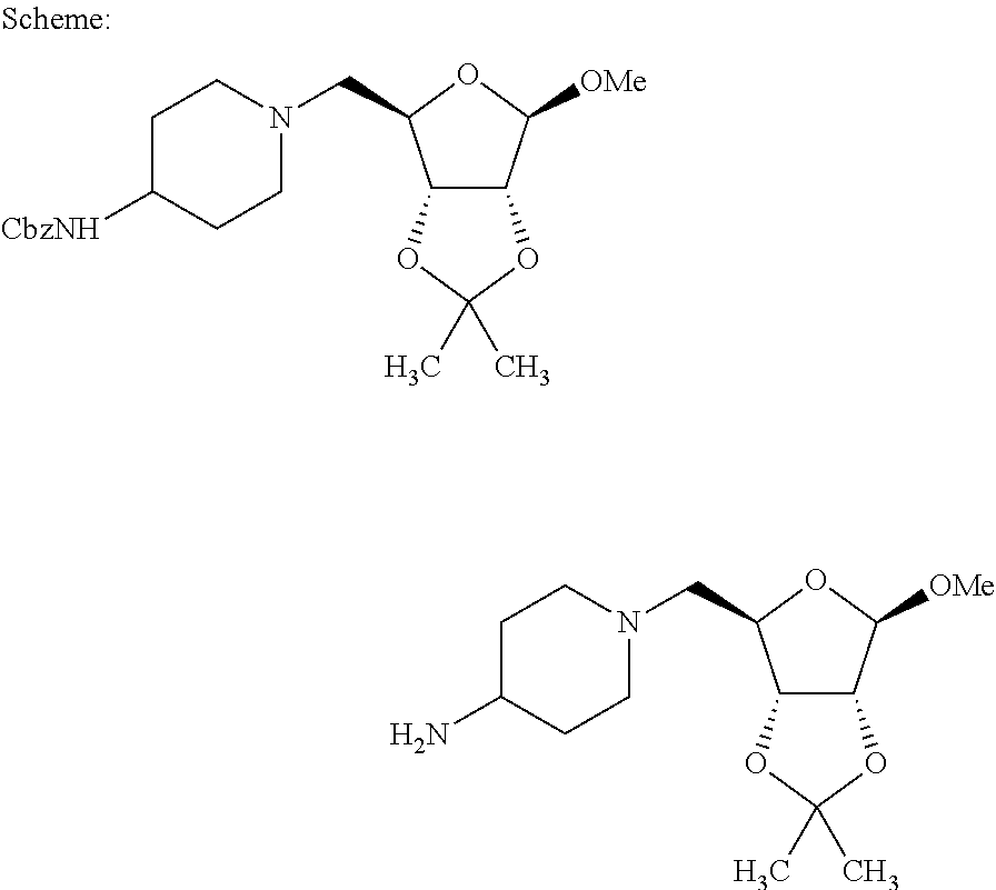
C12C(C([OMe])OC1CN1CCC([CbzNH])CC1)OC(C)(C)O2.C12C(C([OMe])OC1CN1CCC(N)CC1)OC(C)(C)O2
